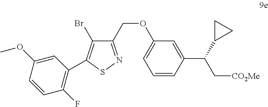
C1=CC(C(C[CO2Me])C2CC2)=CC(OCC2=NSC(C3=C(F)C=CC(OC)=C3)=C2Br)=C1
